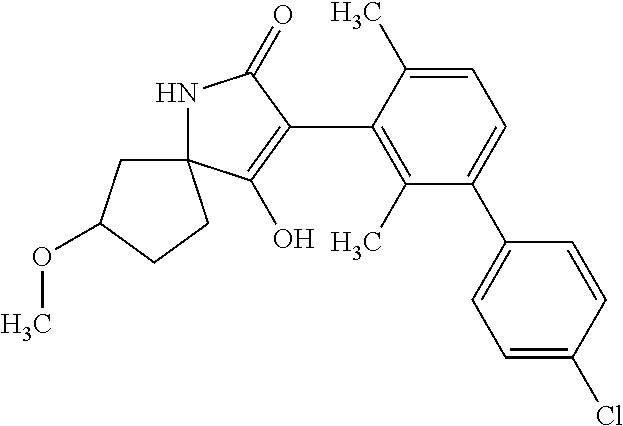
N1C2(C(O)=C(C3=C(C)C(C4=CC=C(Cl)C=C4)=CC=C3C)C1=O)CC(OC)CC2
